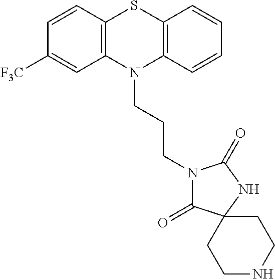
C1=CC2=C(C=C1[F3C])N(CCCN1C(=O)C3(NC1=O)CCNCC3)C1=C(S2)C=CC=C1
